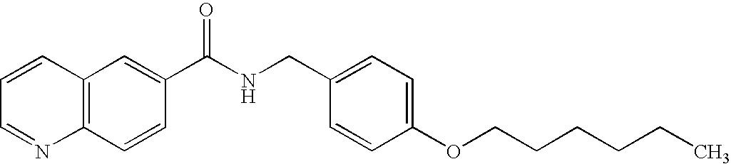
C1=CC=NC2=C1C=C(C(NCC1=CC=C(OCCCCCC)C=C1)=O)C=C2
